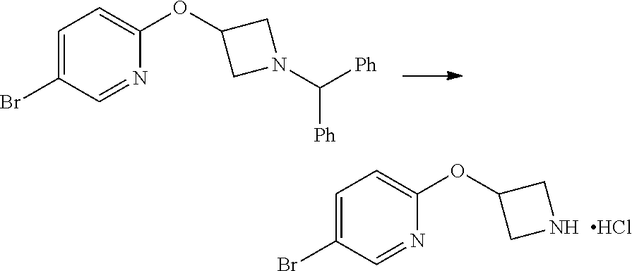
BrC1=CC=C(OC2CNC2)N=C1.Cl.BrC1=CC=C(OC2CN(C([Ph])[Ph])C2)N=C1
